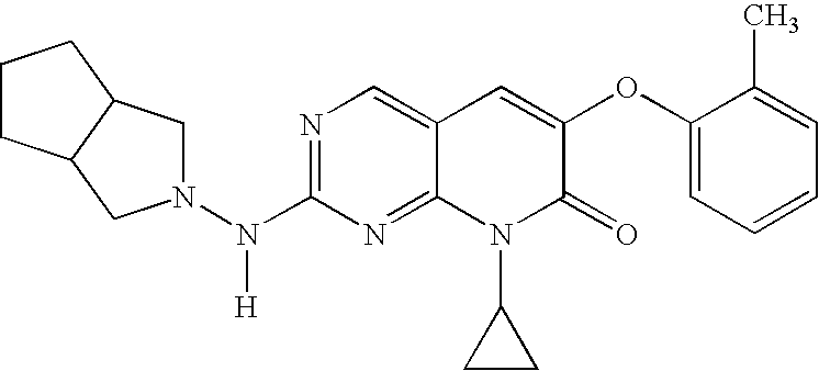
N1=C(N(N2CC3C(C2)CCC3)[H])N=C2C(=C1)C=C(OC1=CC=CC=C1C)C(=O)N2C1CC1
